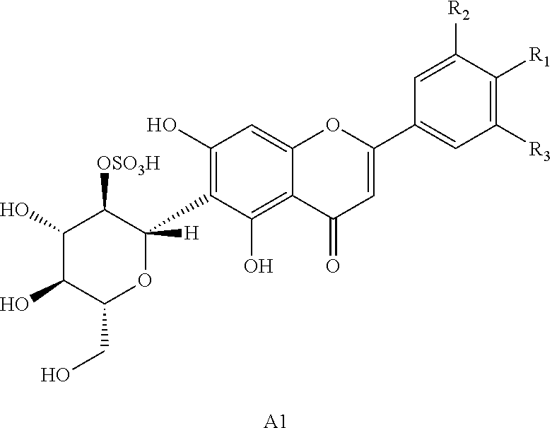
C1(O)C(O)C(CO)OC(C2=C(O)C=C3C(=C2O)C(=O)C=C(C2=CC([R3])=C([R1])C([R2])=C2)O3)([H])C1[OSO3H].[A1]
